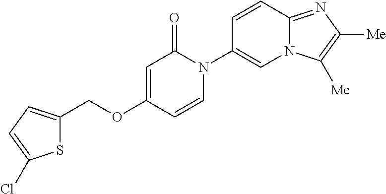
C1(COC2=CC(=O)N(C3=CN4C(=NC([Me])=C4[Me])C=C3)C=C2)=CC=C(Cl)S1
